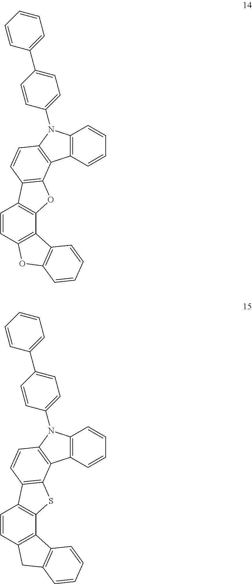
C12=C(C=CC=C1)N(C1=CC=C(C3=CC=CC=C3)C=C1)C1=C2C2=C(C=C1)C1=C(O2)C2=C(C=C1)OC1=C2C=CC=C1.C12=C(C=CC=C1)N(C1=CC=C(C3=CC=CC=C3)C=C1)C1=C2C2=C(C=C1)C1=C(S2)C2=C(C=C1)CC1=C2C=CC=C1
